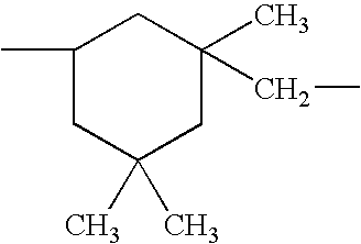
C1(C)CC(C)(C)CC(CC)(C)C1
